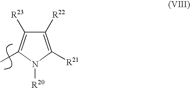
C1([R22])=C([R21])N([R20])C(C)=C1[R23]
